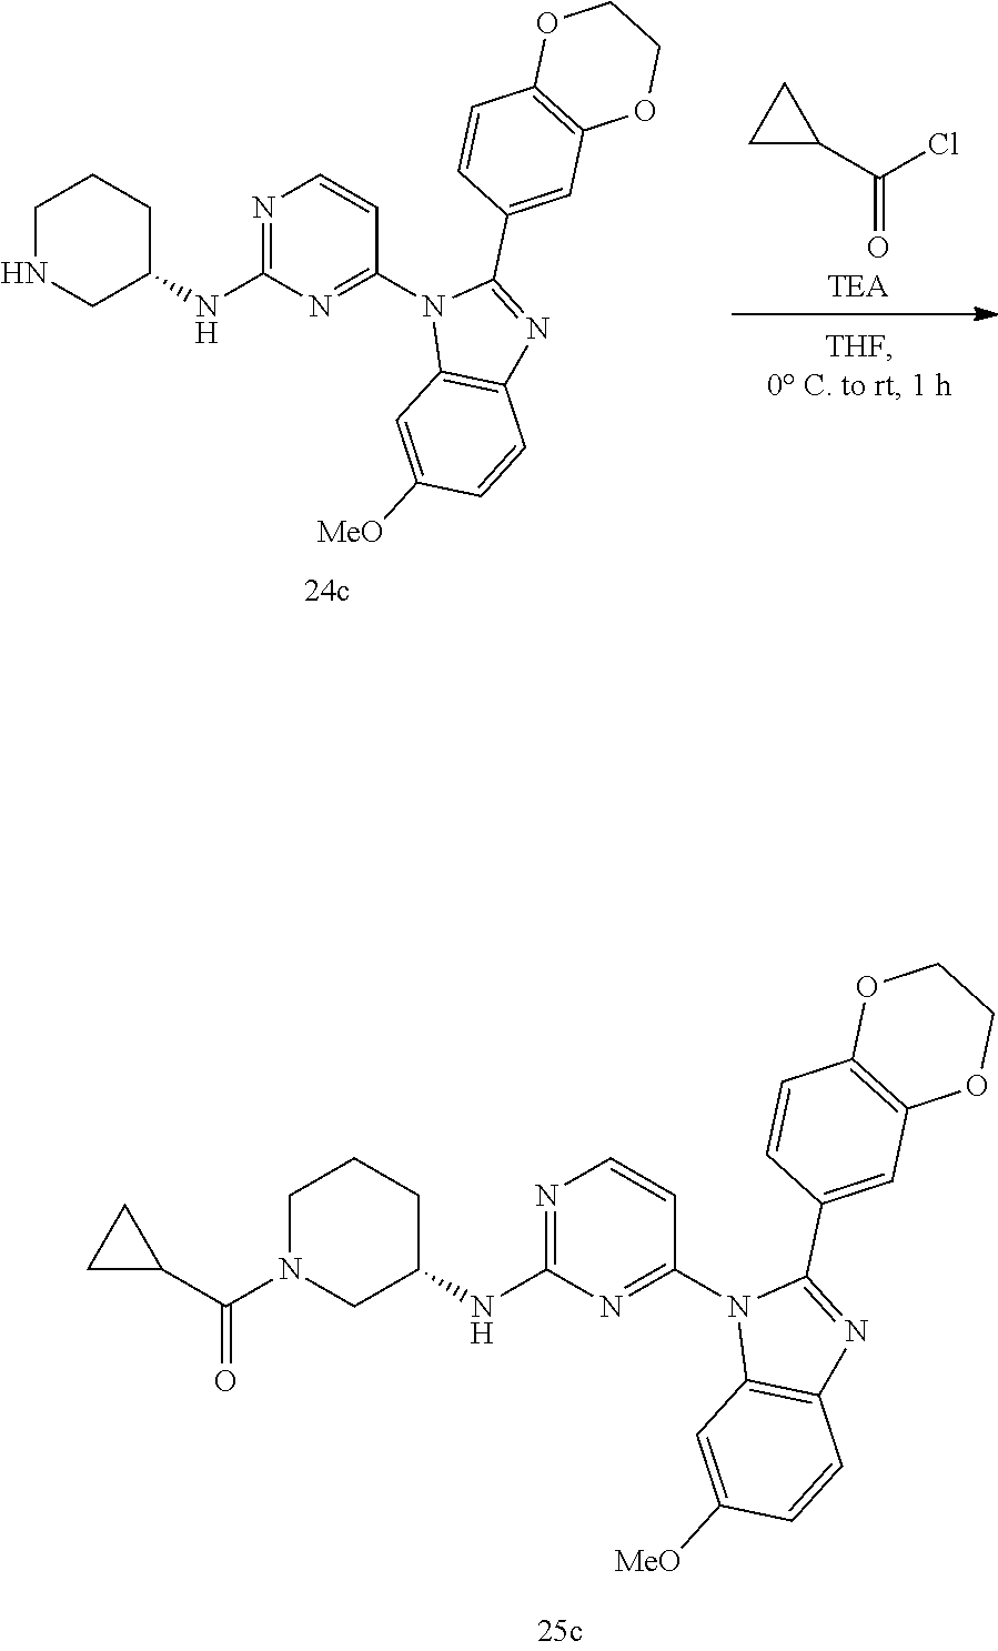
C1N(C(C2CC2)=O)CC(NC2=NC=CC(N3C4=C(N=C3C3=CC5=C(C=C3)OCCO5)C=CC([MeO])=C4)=N2)CC1.C1NCC(NC2=NC=CC(N3C4=C(N=C3C3=CC5=C(C=C3)OCCO5)C=CC([MeO])=C4)=N2)CC1.C1(C(Cl)=O)CC1
